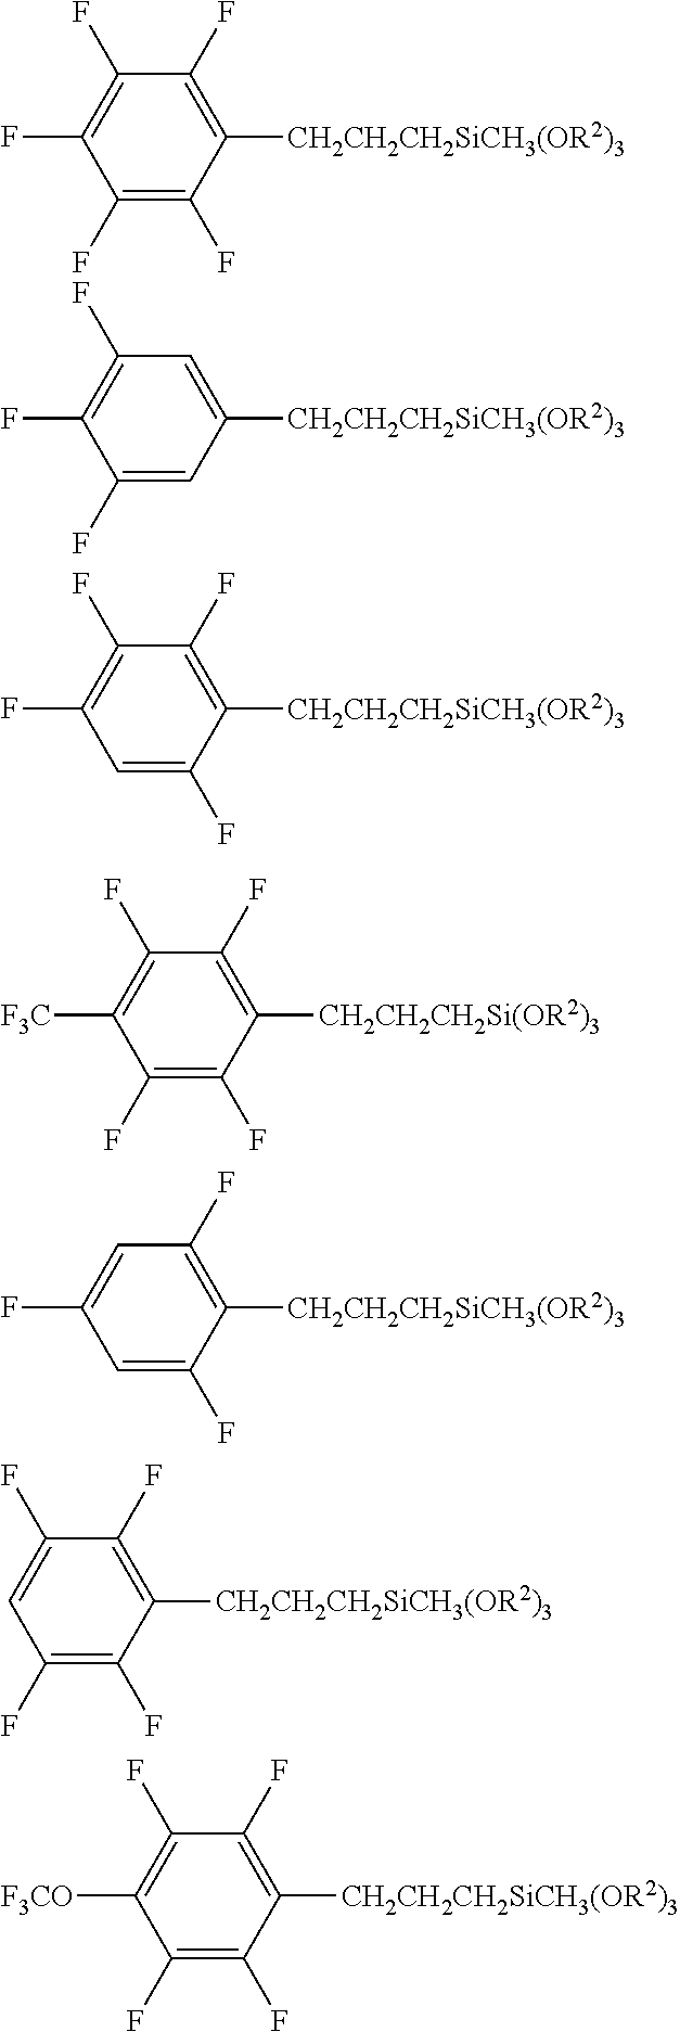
C1(F)=C(F)C([CH2CH2CH2SiCH3(OR2)3])=C(F)C(F)=C1F.C1(F)=CC([CH2CH2CH2SiCH3(OR2)3])=CC(F)=C1F.C1=C(F)C([CH2CH2CH2SiCH3(OR2)3])=C(F)C(F)=C1F.C1(F)=C(F)C([CH2CH2CH2Si(OR2)3])=C(F)C(F)=C1[F3C].C1=C(F)C([CH2CH2CH2SiCH3(OR2)3])=C(F)C=C1F.C1(F)=C(F)C([CH2CH2CH2SiCH3(OR2)3])=C(F)C(F)=C1.C1(F)=C(F)C([CH2CH2CH2SiCH3(OR2)3])=C(F)C(F)=C1[F3CO]
